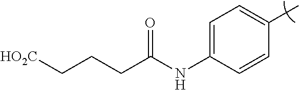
C1=C(NC(CCC[HO2C])=O)C=CC(C)=C1
